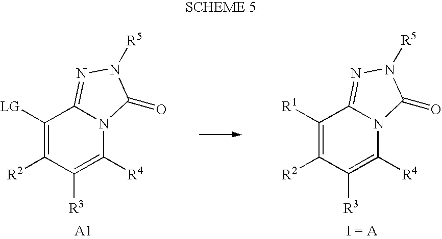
C1([LG])=C([R2])C([R3])=C([R4])N2C1=NN([R5])C2=O.C1([R1])=C([R2])C([R3])=C([R4])N2C1=NN([R5])C2=O
